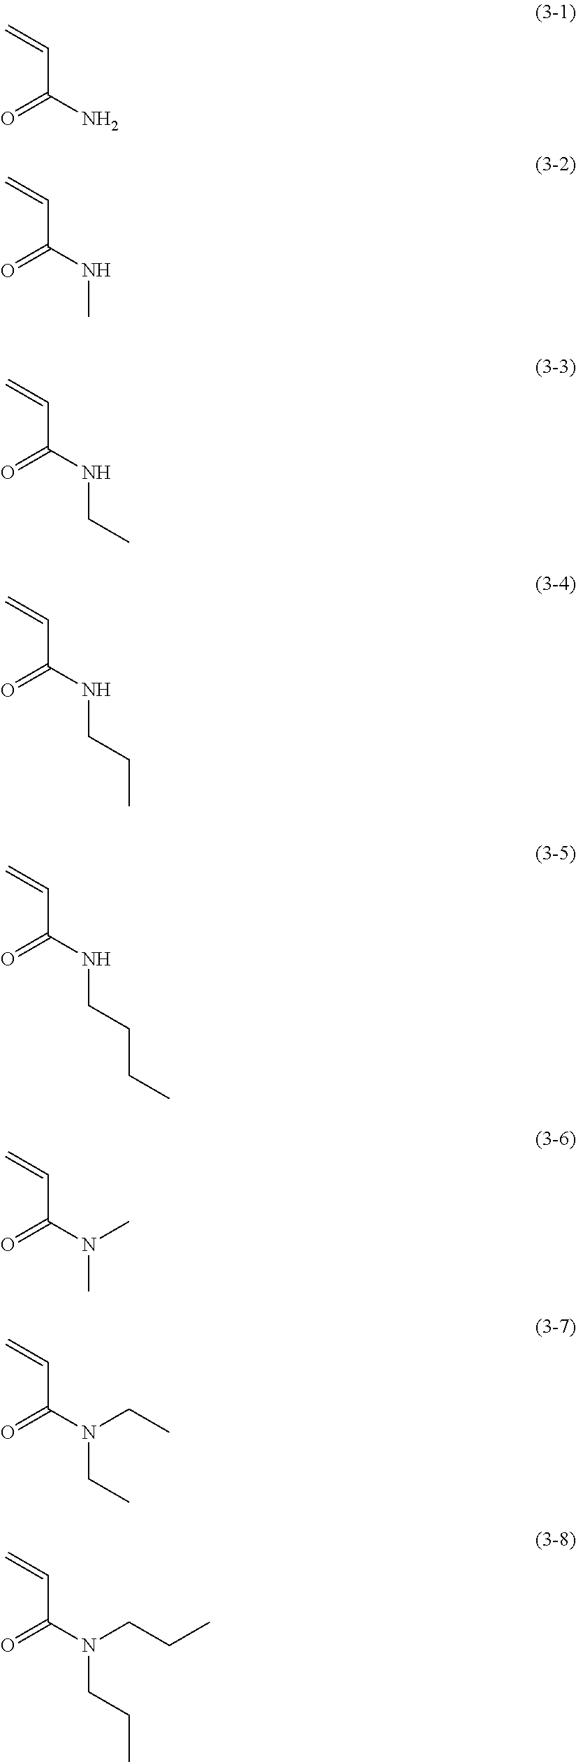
C(C(N)=O)=C.C(C(NC)=O)=C.C(C(NCC)=O)=C.C(C(NCCC)=O)=C.C(C(NCCCC)=O)=C.C(C(N(C)C)=O)=C.C(C(N(CC)CC)=O)=C.C(C(N(CCC)CCC)=O)=C
